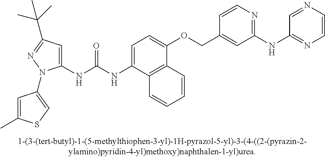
C1(NC(NC2=CC=C(OCC3=CC(NC4=NC=CN=C4)=NC=C3)C3=C2C=CC=C3)=O)=CC(C(C)(C)C)=NN1C1=CSC(C)=C1
